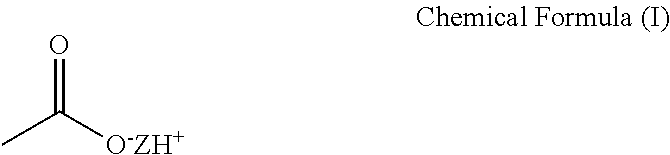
CC([O-ZH+])=O
